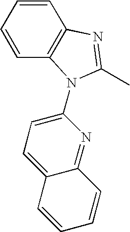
C1=CC=CC2=C1N(C1=CC=C3C(=N1)C=CC=C3)C(C)=N2
